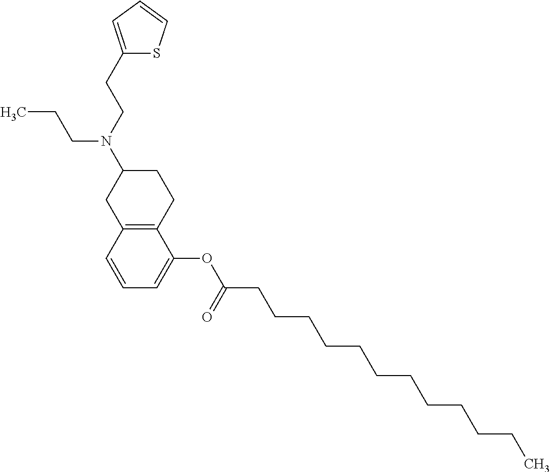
C12=C(C=CC=C1OC(CCCCCCCCCCCC)=O)CC(N(CCC1=CC=CS1)CCC)CC2
